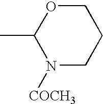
CC1N([COCH3])CCCO1
